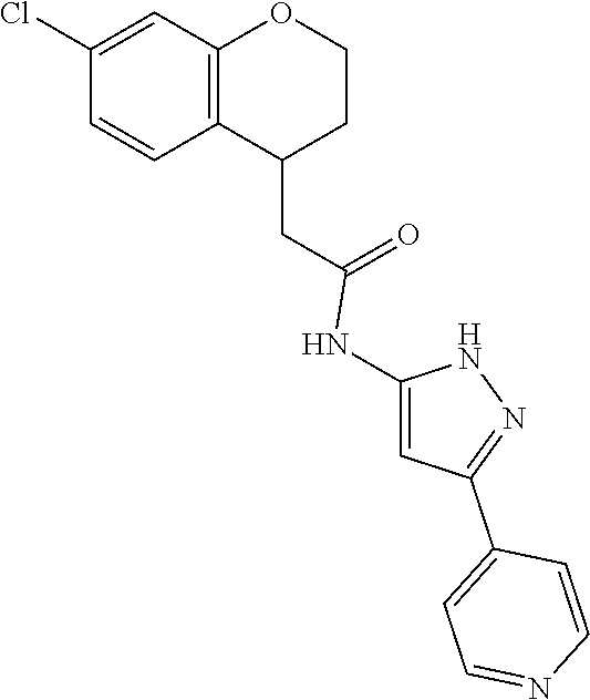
C1(CC(=O)NC2=CC(C3=CC=NC=C3)=NN2)CCOC2=C1C=CC(Cl)=C2
